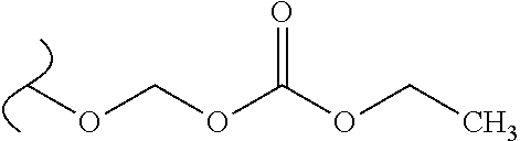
COCOC(=O)OCC
